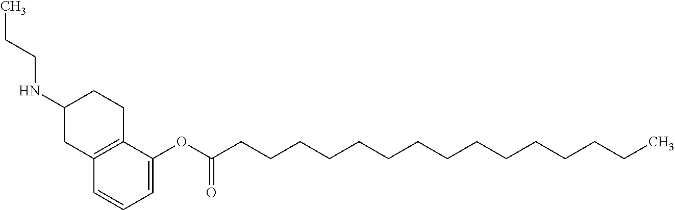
C12=C(C=CC=C1OC(CCCCCCCCCCCCCCC)=O)CC(NCCC)CC2
